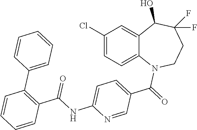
C1(Cl)=CC=C2C(=C1)C(O)C(F)(F)CCN2C(=O)C1=CC=C(NC(C2=C(C3=CC=CC=C3)C=CC=C2)=O)N=C1
